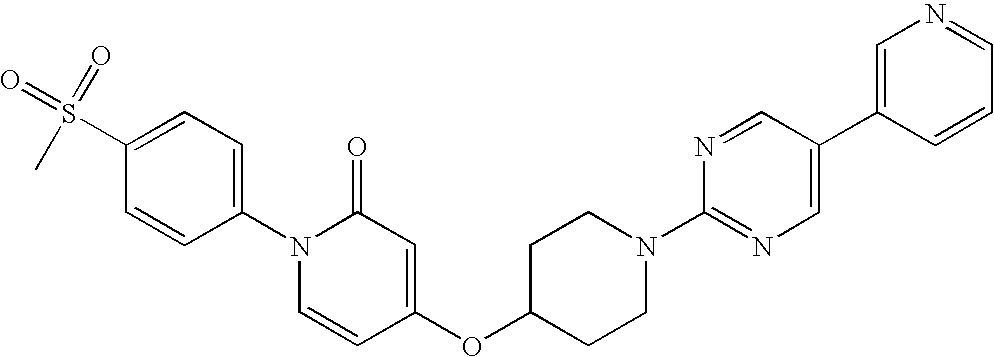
S(C1=CC=C(N2C=CC(OC3CCN(C4=NC=C(C5=CN=CC=C5)C=N4)CC3)=CC2=O)C=C1)(=O)(=O)C
